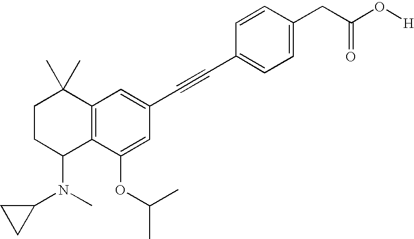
C1=C(CC(O[H])=O)C=CC(C#CC2=CC3=C(C(OC(C)C)=C2)C(N(C)C2CC2)CCC3(C)C)=C1
